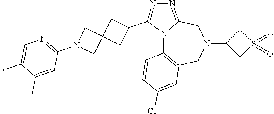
N12C3=C(CN(C4CS(=O)(=O)C4)CC1=NN=C2C1CC2(C1)CN(C1=NC=C(F)C(C)=C1)C2)C=C(Cl)C=C3
